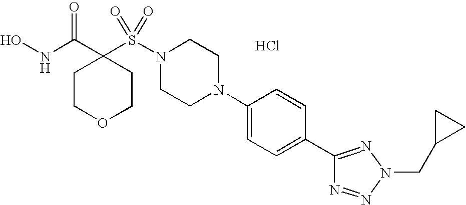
Cl.ONC(C1(S(N2CCN(C3=CC=C(C4=NN(CC5CC5)N=N4)C=C3)CC2)(=O)=O)CCOCC1)=O
